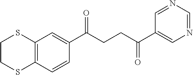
C1(C(CCC(C2=CN=CN=C2)=O)=O)=CC2=C(C=C1)SCCS2
